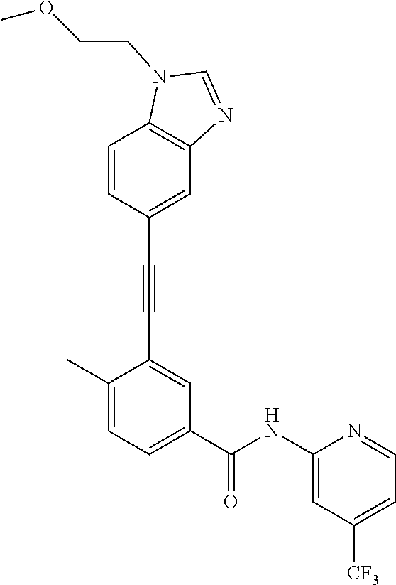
C1=C(C#CC2=CC(C(NC3=CC([CF3])=CC=N3)=O)=CC=C2C)C=CC2=C1N=CN2CCOC
